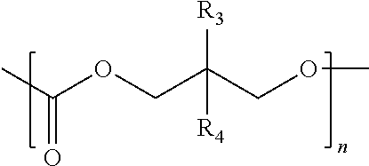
CC(OCC(COC)([R3])[R4])=O
